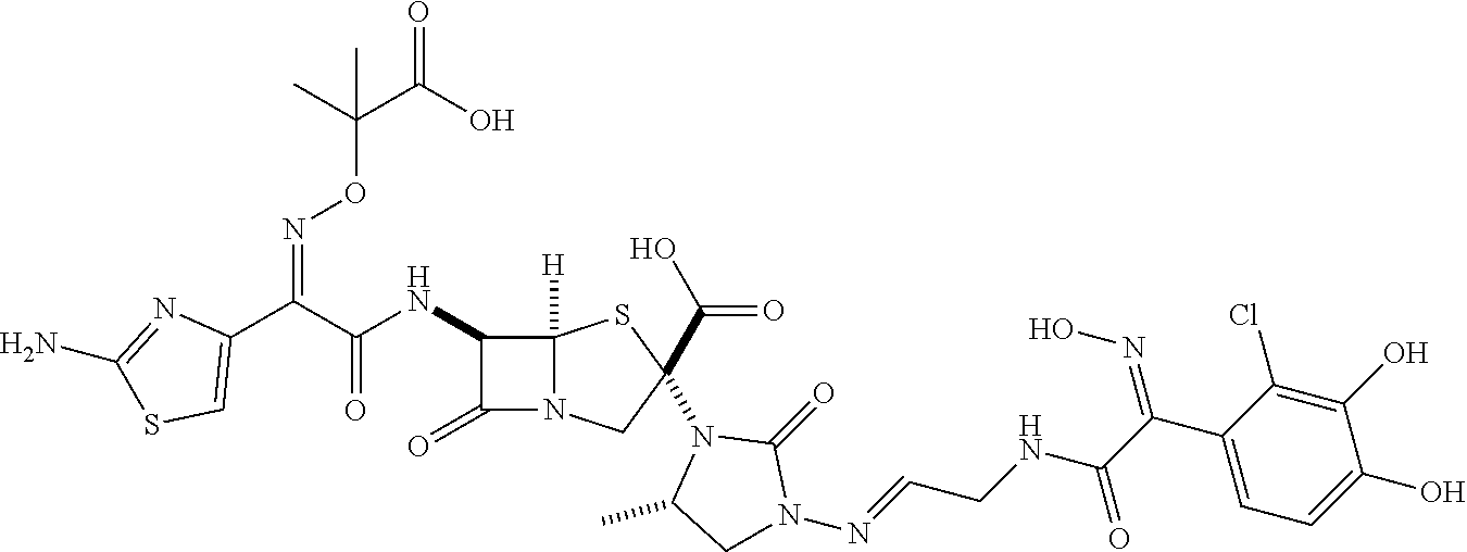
C1(C(C(NC2C(=O)N3C2([H])SC(C(O)=O)(N2C(C)CN(N=CCNC(C(C4=CC=C(O)C(O)=C4Cl)=NO)=O)C2=O)C3)=O)=NOC(C(O)=O)(C)C)=CSC(N)=N1
